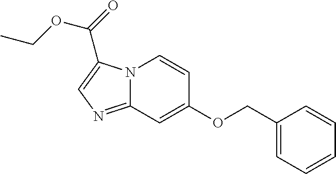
O(CC1=CC=CC=C1)C1=CC2=NC=C(C(=O)OCC)N2C=C1
